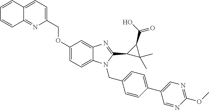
O(C1=CC=C2C(=C1)N=C(C1C(C)(C)C1C(=O)O)N2CC1=CC=C(C2=CN=C(OC)N=C2)C=C1)CC1=CC=C2C(=N1)C=CC=C2
